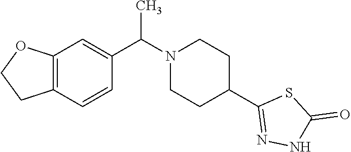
C(N1CCC(C2=NNC(=O)S2)CC1)(C)C1=CC2=C(C=C1)CCO2
